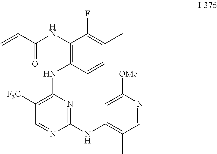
N1=C(NC2=C(C)C=NC([OMe])=C2)N=CC([F3C])=C1NC1=C(NC(C=C)=O)C(F)=C(C)C=C1
